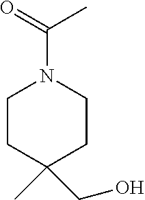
C1CC(C)(CO)CCN1C(C)=O
